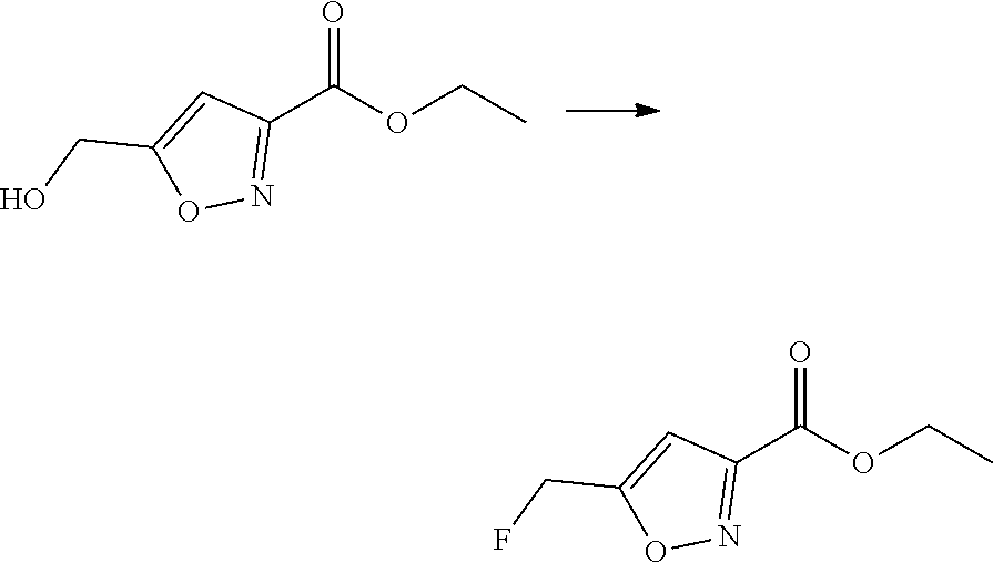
CCOC(C1=NOC(CO)=C1)=O.CCOC(C1=NOC(CF)=C1)=O
